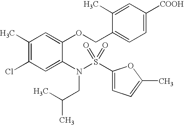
C1(C)=C(Cl)C=C(N(CC(C)C)S(=O)(=O)C2=CC=C(C)O2)C(OCC2=CC=C([COOH])C=C2C)=C1
